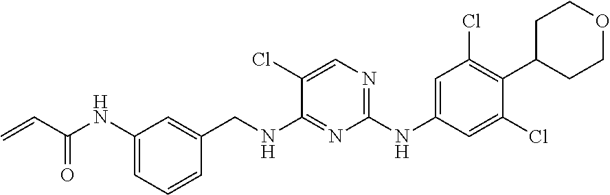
C1(NC(C=C)=O)=CC=CC(CNC2=NC(NC3=CC(Cl)=C(C4CCOCC4)C(Cl)=C3)=NC=C2Cl)=C1
